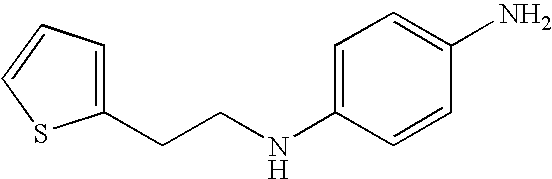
C1(CCNC2=CC=C(N)C=C2)=CC=CS1
